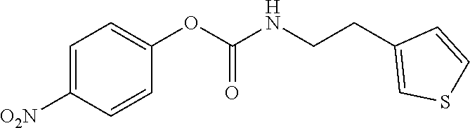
C1=C([O2N])C=CC(OC(=O)NCCC2=CSC=C2)=C1
